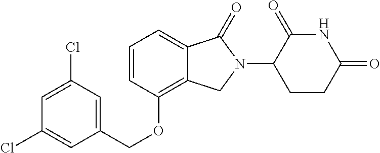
C1=C(Cl)C=C(COC2=C3C(=CC=C2)C(=O)N(C2CCC(=O)NC2=O)C3)C=C1Cl
